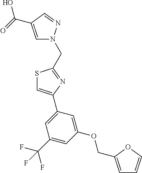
C1=C(C(=O)O)C=NN1CC1=NC(C2=CC(C(F)(F)F)=CC(OCC3=CC=CO3)=C2)=CS1
